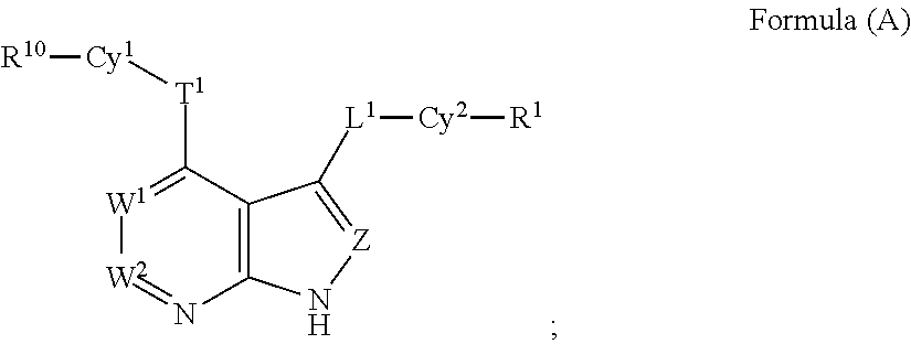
[W1]1=C([T1][Cy1][R10])C2=C(N=[W2]1)N[Z]=C2[L1][Cy2][R1]
